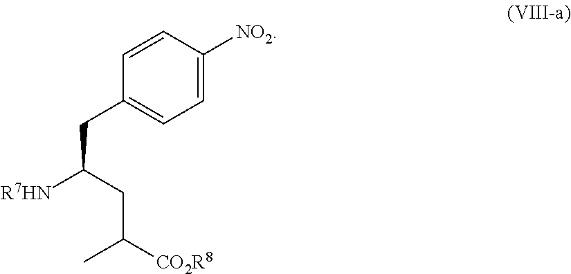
C1=C([NO2])C=CC(CC([R7HN])CC([CO2R8])C)=C1
